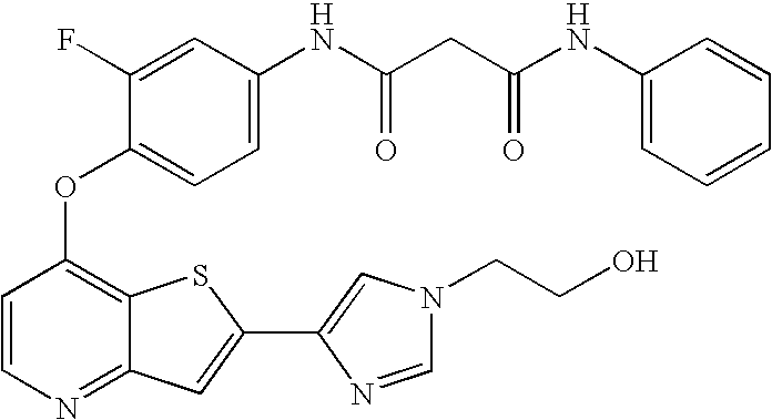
C1=CC(OC2=CC=C(NC(CC(NC3=CC=CC=C3)=O)=O)C=C2F)=C2C(=N1)C=C(C1=CN(CCO)C=N1)S2
